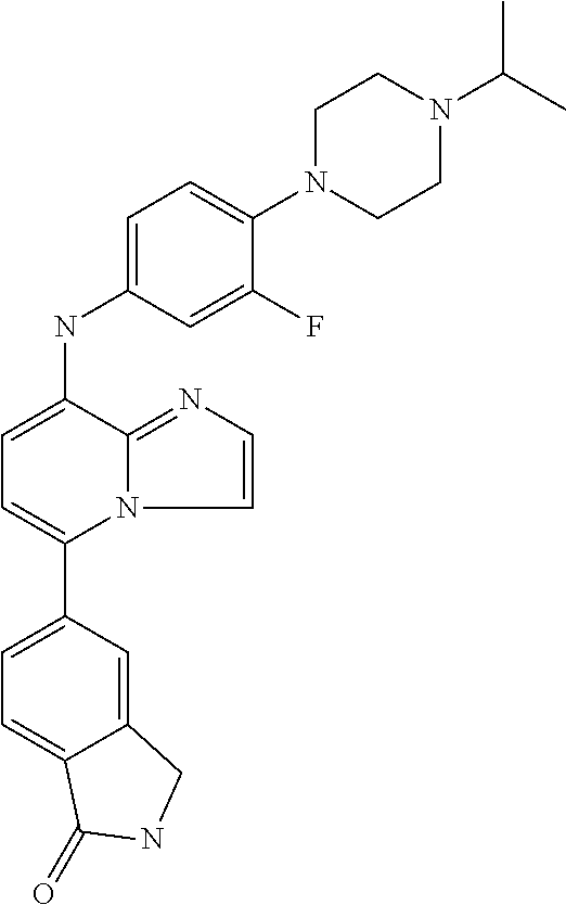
C12=CC(C3=CC=C(NC4=CC=C(N5CCN(C(C)C)CC5)C(F)=C4)C4=NC=CN34)=CC=C1C(=O)NC2
